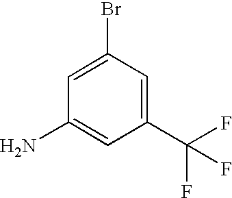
C1(Br)=CC(N)=CC(C(F)(F)F)=C1
